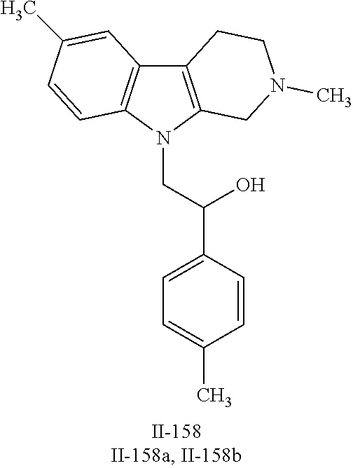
C12=C(N(CC(C3=CC=C(C)C=C3)O)C3=C1C=C(C)C=C3)CN(C)CC2
